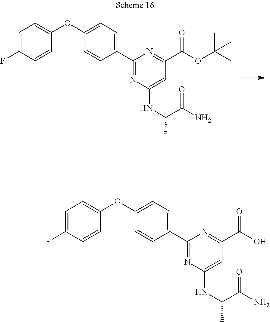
C1(C2=NC(NC(C)C(N)=O)=CC(C(OC(C)(C)C)=O)=N2)=CC=C(OC2=CC=C(F)C=C2)C=C1.C1(C2=NC(NC(C)C(N)=O)=CC(C(O)=O)=N2)=CC=C(OC2=CC=C(F)C=C2)C=C1
